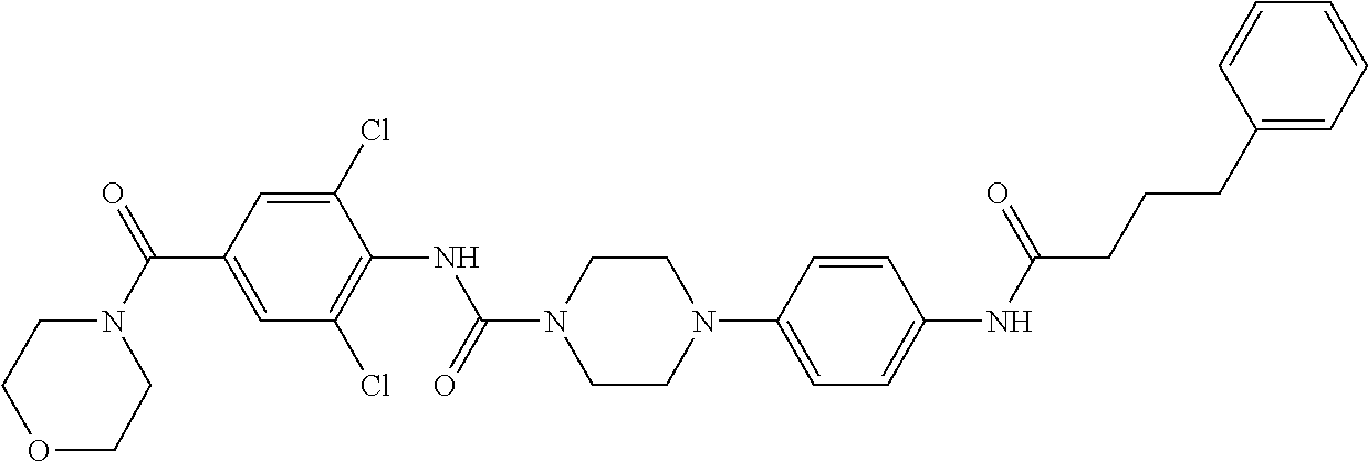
N1(C(=O)C2=CC(Cl)=C(NC(=O)N3CCN(C4=CC=C(NC(=O)CCCC5=CC=CC=C5)C=C4)CC3)C(Cl)=C2)CCOCC1
